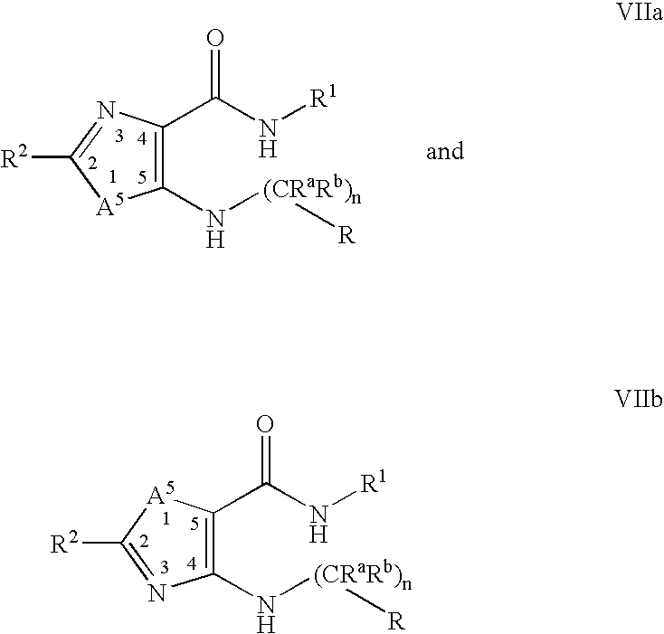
C1(N[(CRaRb)n][R])=C(C(N[R1])=O)[A5]C([R2])=N1.C1(N[(CRaRb)n][R])=C(C(N[R1])=O)N=C([R2])[A5]1
